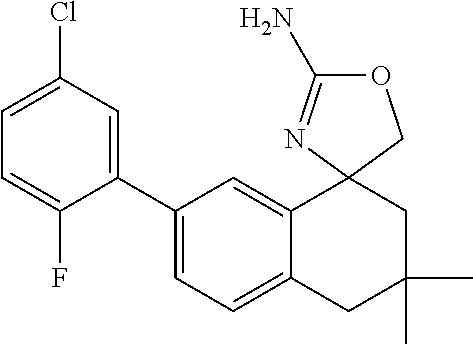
C1(C2=CC(Cl)=CC=C2F)=CC=C2C(=C1)C1(CC(C)(C)C2)N=C(N)OC1
